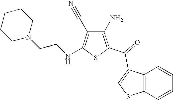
C1(N)=C(C(=O)C2=CSC3=C2C=CC=C3)SC(NCCN2CCCCC2)=C1C#N
